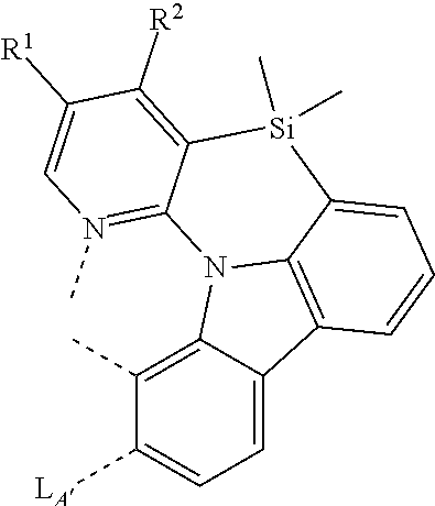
C1=C2C(=C(C)C([LA])=C1)N1C3=C2C=CC=C3[Si](C)(C)C2=C([R2])C([R1])=CN(C)=C12
